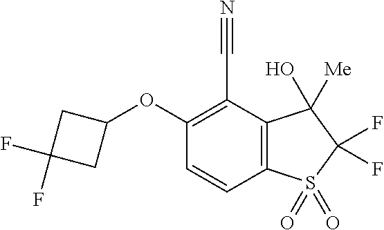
C1(OC2=C(C#N)C3=C(C=C2)S(=O)(=O)C(F)(F)C3([Me])O)CC(F)(F)C1
